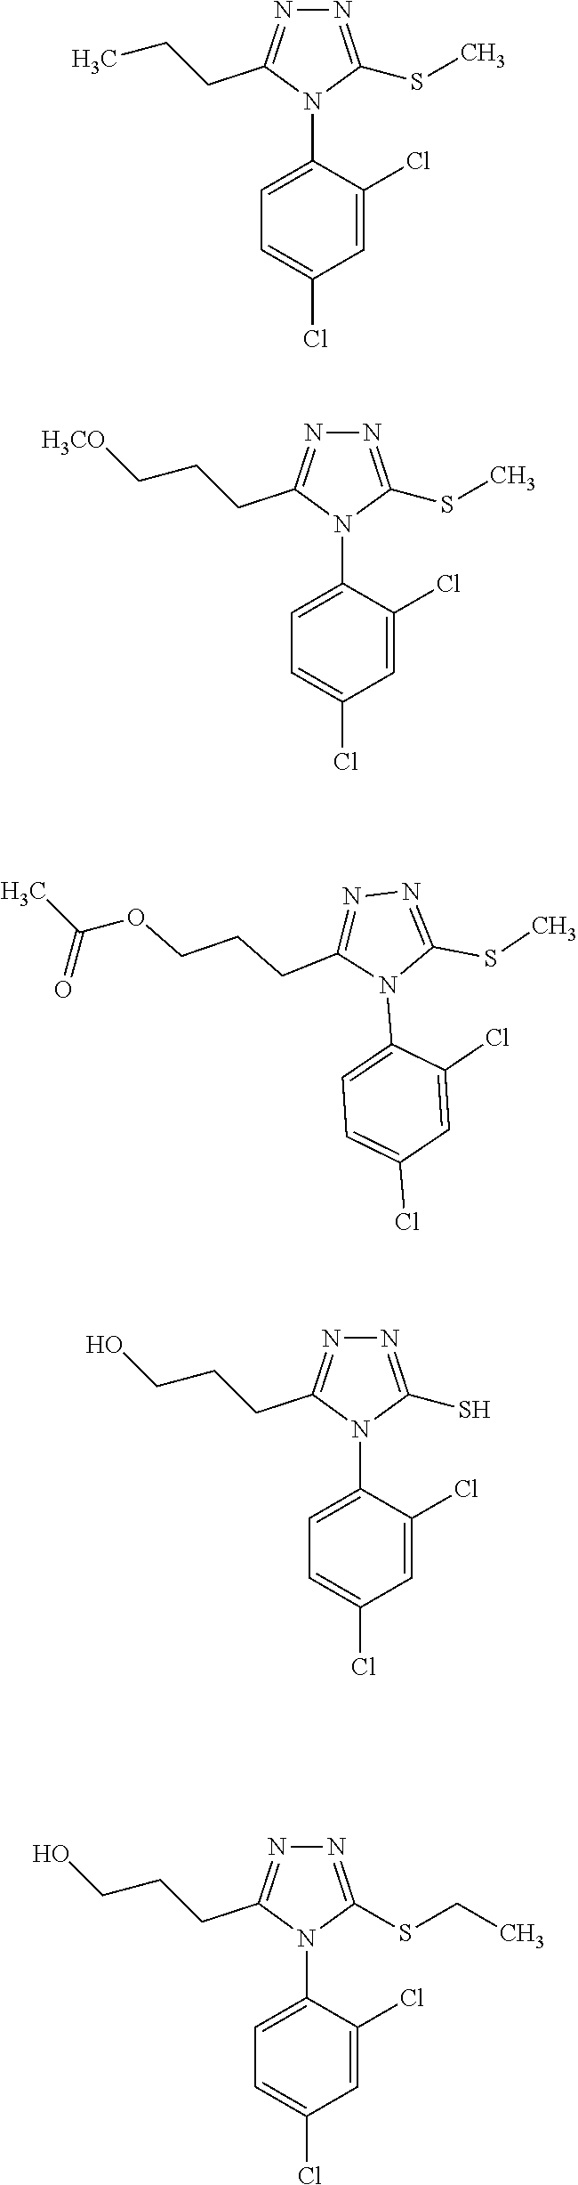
C1=C(N2C(SC)=NN=C2CCC)C(Cl)=CC(Cl)=C1.C1=C(N2C(SC)=NN=C2CCC[H3CO])C(Cl)=CC(Cl)=C1.C1=C(N2C(SC)=NN=C2CCCOC(C)=O)C(Cl)=CC(Cl)=C1.C1=C(N2C(S)=NN=C2CCCO)C(Cl)=CC(Cl)=C1.C1=C(N2C(SCC)=NN=C2CCCO)C(Cl)=CC(Cl)=C1
